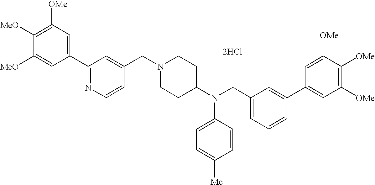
C1=C([MeO])C([MeO])=C([OMe])C=C1C1=NC=CC(CN2CCC(N(CC3=CC=CC(C4=CC([OMe])=C([OMe])C([OMe])=C4)=C3)C3=CC=C([Me])C=C3)CC2)=C1.[2HCl]
